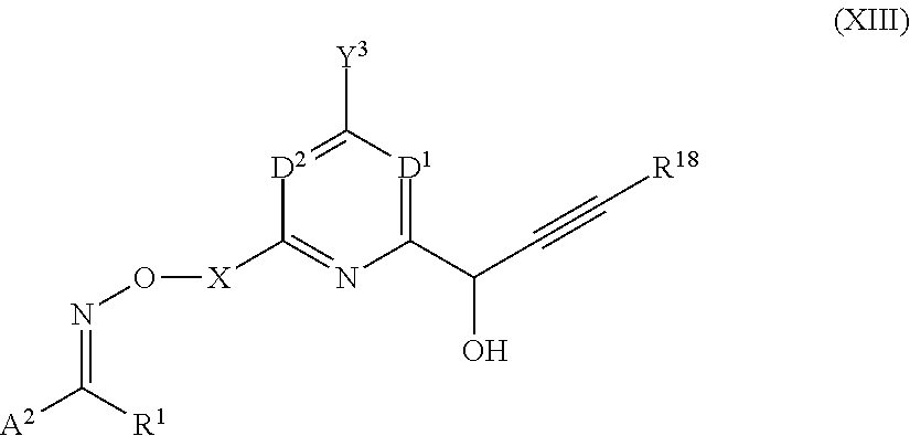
C1([X]ON=C([A2])[R1])=NC(C(O)C#C[R18])=[D1]C([Y3])=[D2]1
